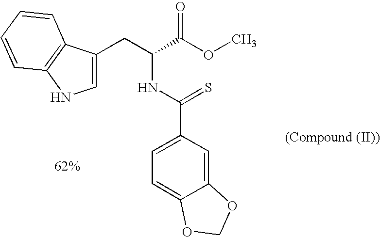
C1=C(CC(C(OC)=O)NC(=S)C2=CC=C3C(=C2)OCO3)C2=C(N1)C=CC=C2
